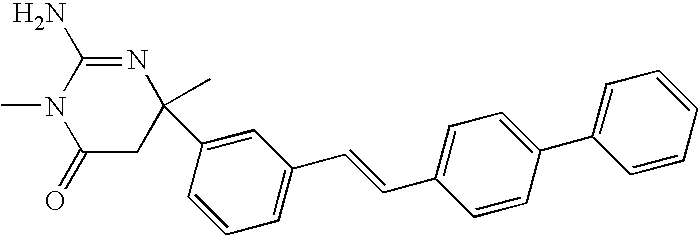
C1(=O)CC(C)(C2=CC(C=CC3=CC=C(C4=CC=CC=C4)C=C3)=CC=C2)N=C(N)N1C
